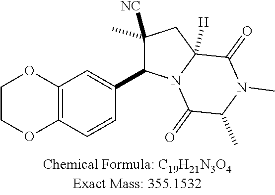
C12=C(C=CC(C3C([NC])(C)CC4([H])N3C(=O)C(C)N(C)C4=O)=C1)OCCO2
